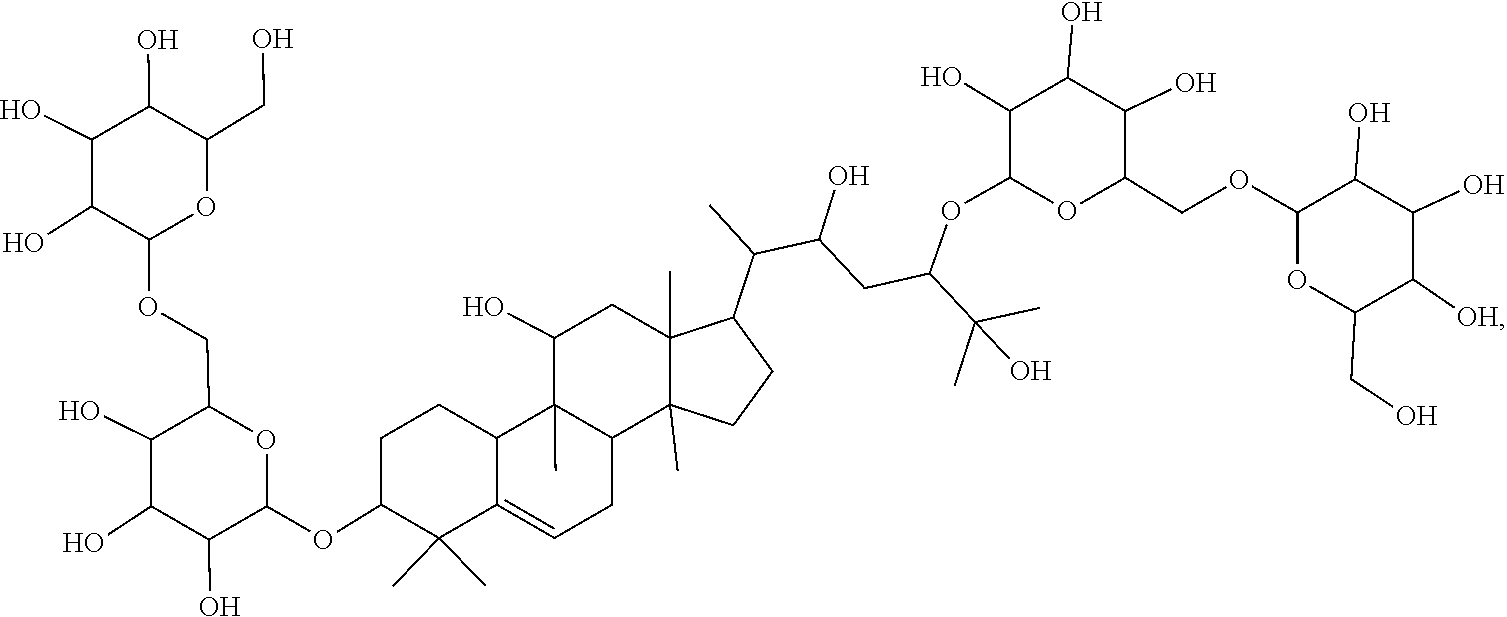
C1C=C2C(C)(C)C(OC3C(O)C(O)C(O)C(COC4C(O)C(O)C(O)C(CO)O4)O3)CCC2C2(C)C1C1(C)C(C)(CC2O)C(C(C)C(O)CC(OC2C(O)C(O)C(O)C(COC3OC(CO)C([OH])C(O)C3O)O2)C(C)(O)C)CC1
